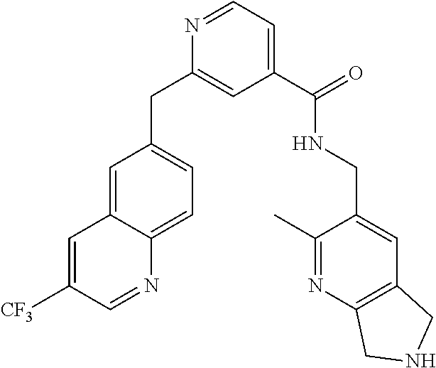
C1=C2C(=CC=C1CC1=CC(C(=O)NCC3=CC4=C(N=C3C)CNC4)=CC=N1)N=CC([CF3])=C2
